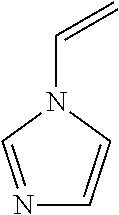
N1=CN(C=C)C=C1
